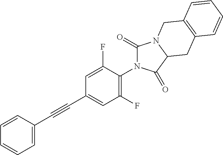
C1=CC=CC(C#CC2=CC(F)=C(N3C(=O)N4C(C3=O)CC3=C(C4)C=CC=C3)C(F)=C2)=C1
